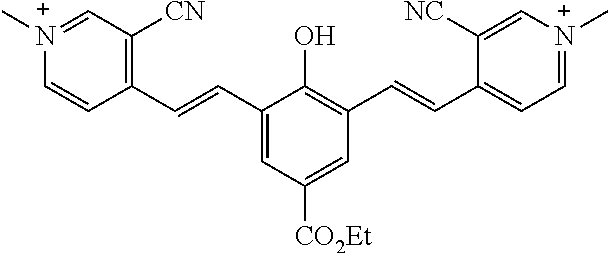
C1(C=CC2=C([CN])C=[N+](C)C=C2)=CC([CO2Et])=CC(C=CC2=CC=[N+](C)C=C2[NC])=C1O
